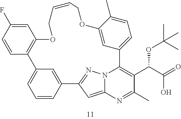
C1OC2=C(C3=CC=CC(=C3)C3=NN4C(=C3)N=C(C)C(C(C(=O)O)OC(C)(C)C)=C4C3=CC=C(C)C(=C3)OCC=C1)C=CC(F)=C2
